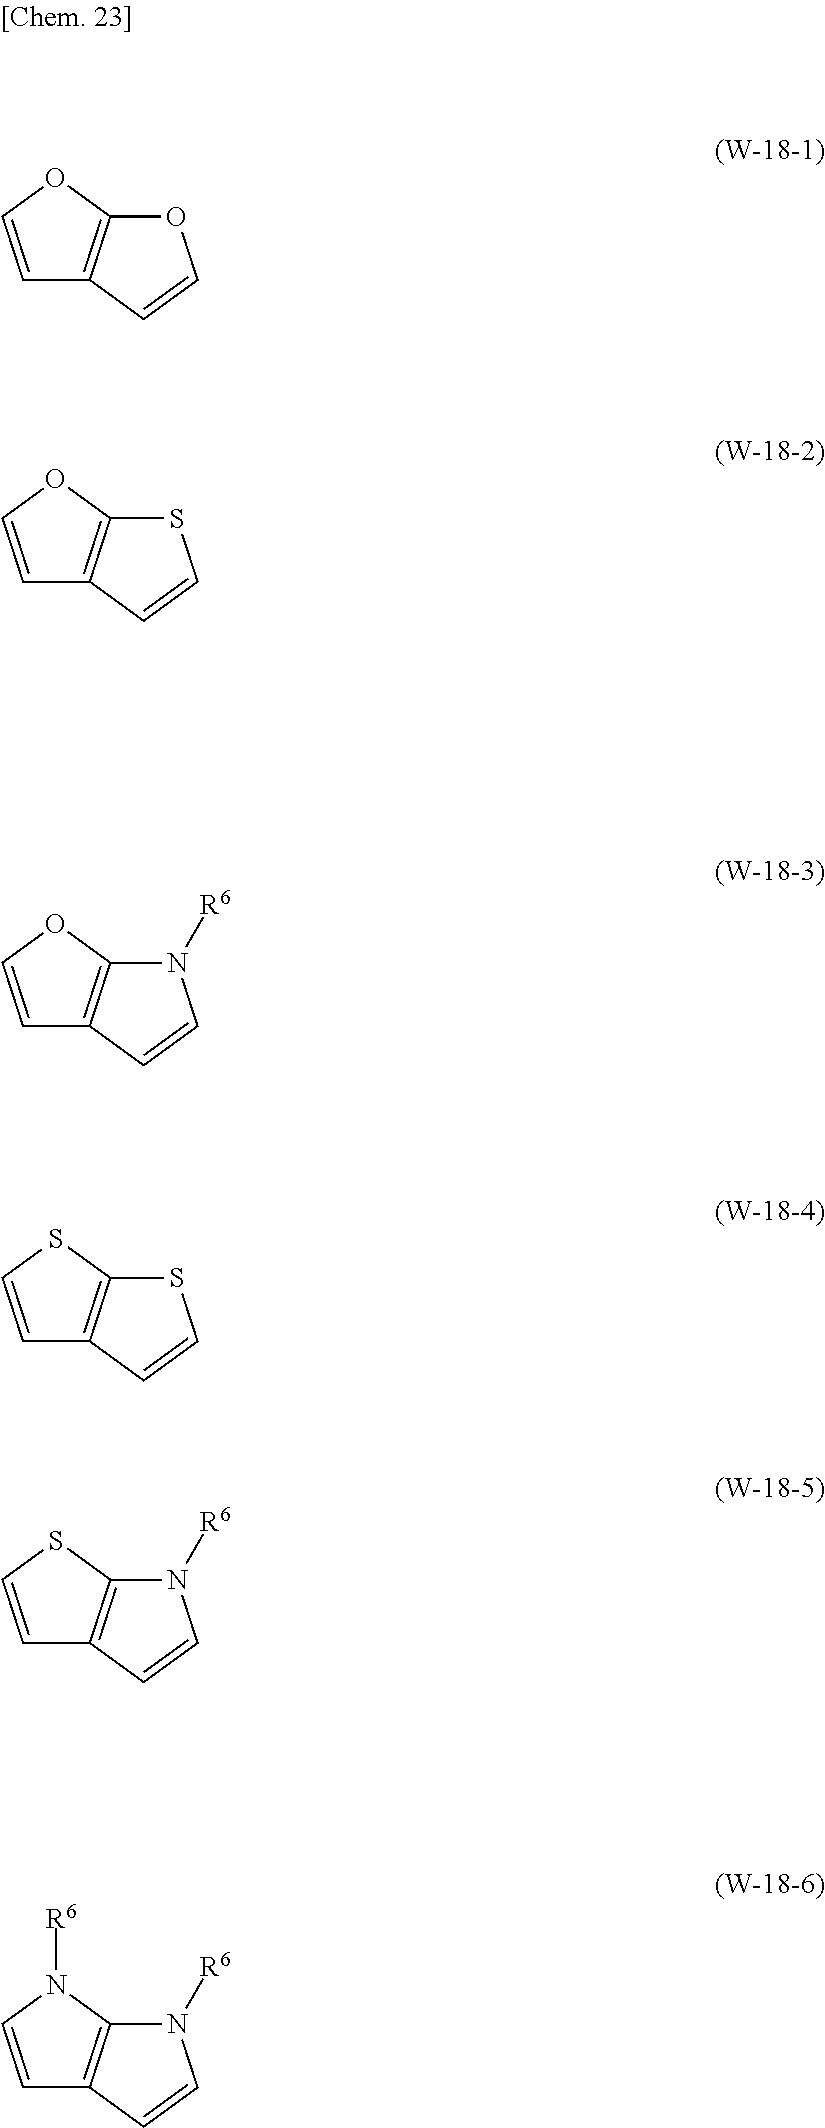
C1=COC2=C1C=CO2.C1=COC2=C1C=CS2.C1=COC2=C1C=CN2[R6].C1=CSC2=C1C=CS2.C1=CSC2=C1C=CN2[R6].C1=CN([R6])C2=C1C=CN2[R6]
